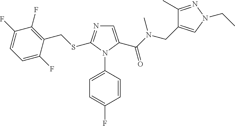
C1=C(C(N(CC2=CN(CC)N=C2C)C)=O)N(C2=CC=C(F)C=C2)C(SCC2=C(F)C(F)=CC=C2F)=N1
